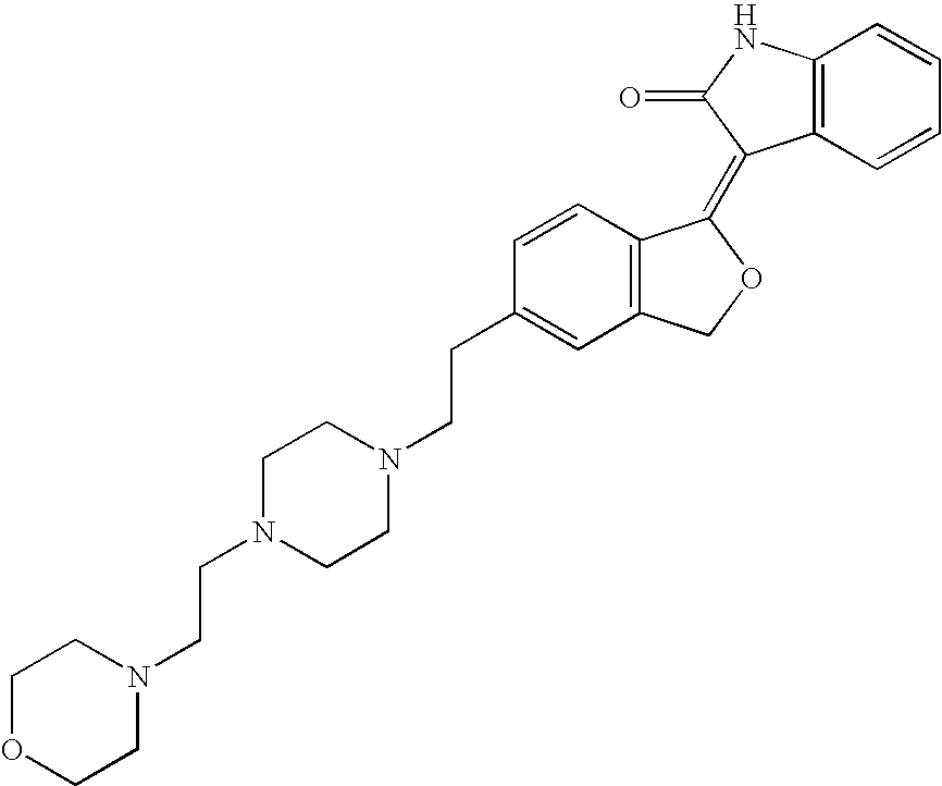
C12=C(C=CC=C1)C(=C1C3=C(CO1)C=C(CCN1CCN(CCN4CCOCC4)CC1)C=C3)C(=O)N2
